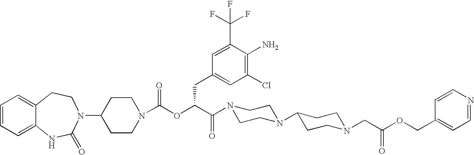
C1=CC=C2C(=C1)CCN(C1CCN(C(OC(C(N3CCN(C4CCN(CC(OCC5=CC=NC=C5)=O)CC4)CC3)=O)CC3=CC(Cl)=C(N)C(C(F)(F)F)=C3)=O)CC1)C(=O)N2
